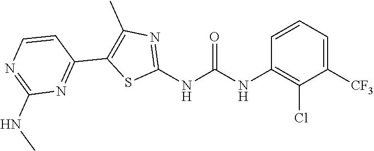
C1([CF3])=CC=CC(NC(NC2=NC(C)=C(C3=NC(NC)=NC=C3)S2)=O)=C1Cl
